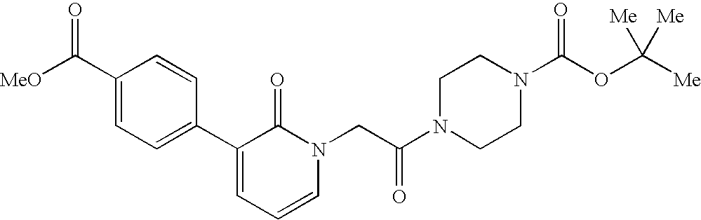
[MeO]C(C1=CC=C(C2=CC=CN(CC(=O)N3CCN(C(OC([Me])([Me])[Me])=O)CC3)C2=O)C=C1)=O
